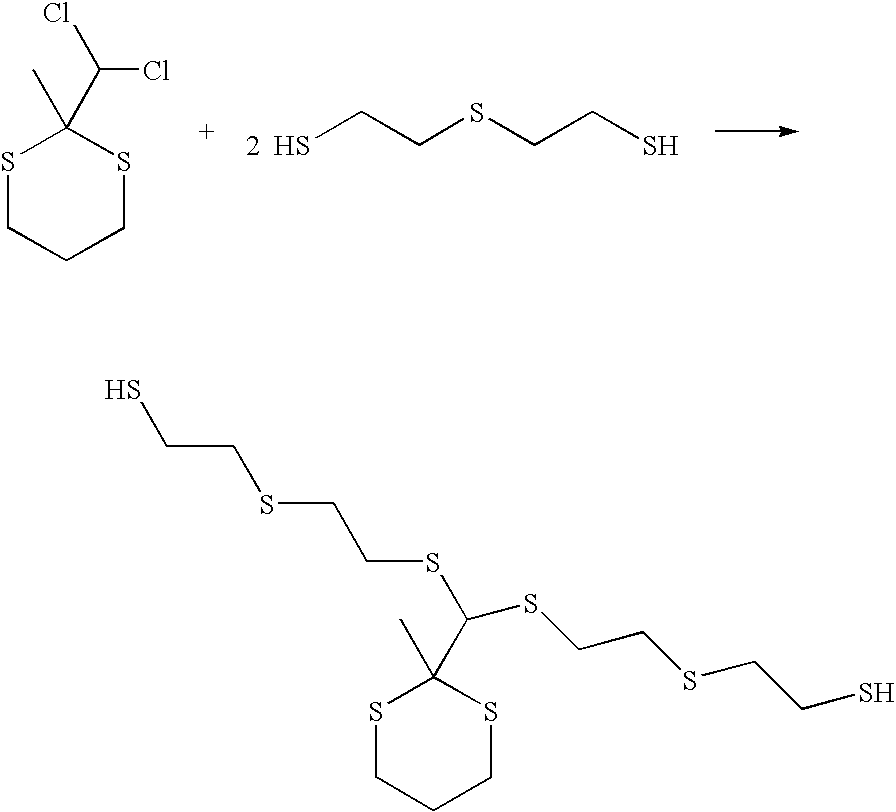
SCCSCCS.S1CCCSC1(C)C(Cl)Cl.S1CCCSC1(C)C(SCCSCCS)SCCSCCS
